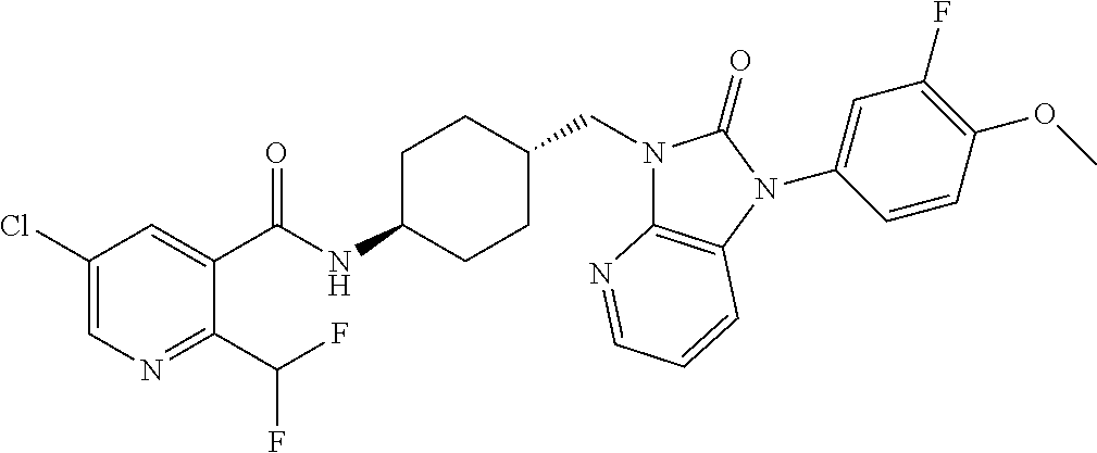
C1(Cl)=CN=C(C(F)F)C(C(NC2CCC(CN3C4=C(N(C5=CC(F)=C(OC)C=C5)C3=O)C=CC=N4)CC2)=O)=C1
